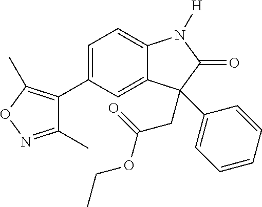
C1(C2=C(C)ON=C2C)=CC=C2C(=C1)C(CC(OCC)=O)(C1=CC=CC=C1)C(=O)N2[H]
